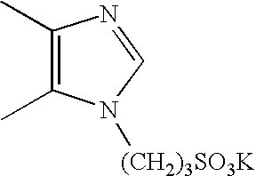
C1(C)=C(C)N([(CH2)3SO3K])C=N1
